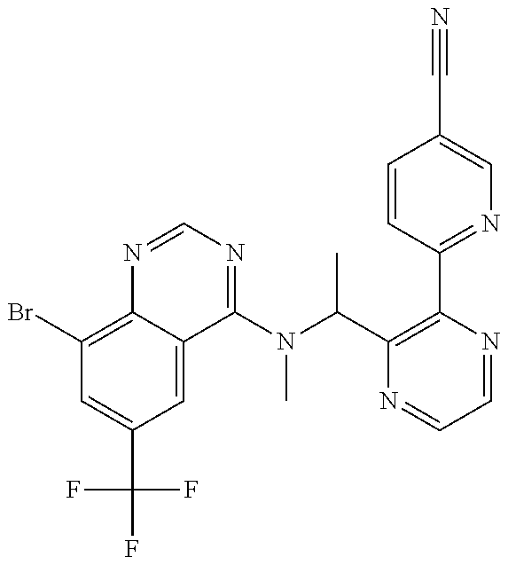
C1(Br)=C2C(=CC(C(F)(F)F)=C1)C(N(C(C1=C(C3=NC=C(C#N)C=C3)N=CC=N1)C)C)=NC=N2
